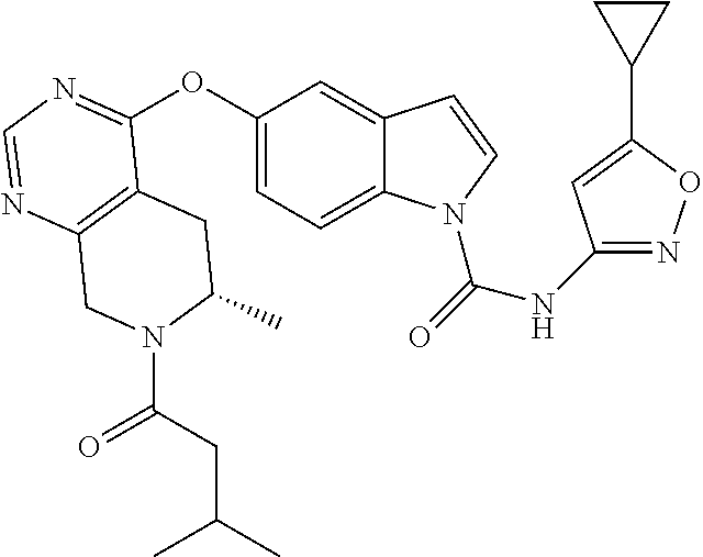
C12=C(N=CN=C1OC1=CC=C3C(=C1)C=CN3C(=O)NC1=NOC(C3CC3)=C1)CN(C(CC(C)C)=O)C(C)C2
